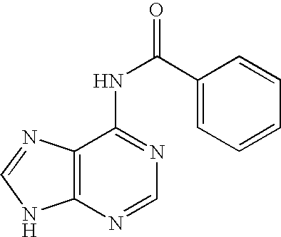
C12=C(N=CN1)C(NC(=O)C1=CC=CC=C1)=NC=N2
